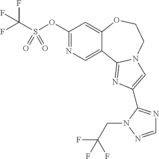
C(S(OC1=NC=C2C(=C1)OCCN1C2=NC(C2=NC=NN2CC(F)(F)F)=C1)(=O)=O)(F)(F)F
